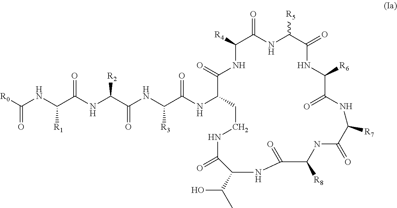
[R0]C(NC(C(NC(C(NC(C(NC1CCNC(=O)C(C(O)C)NC(=O)C([R8])NC(=O)C([R7])NC(=O)C([R6])NC(=O)C([R5])NC(=O)C([R4])NC1=O)=O)[R3])=O)[R2])=O)[R1])=O
